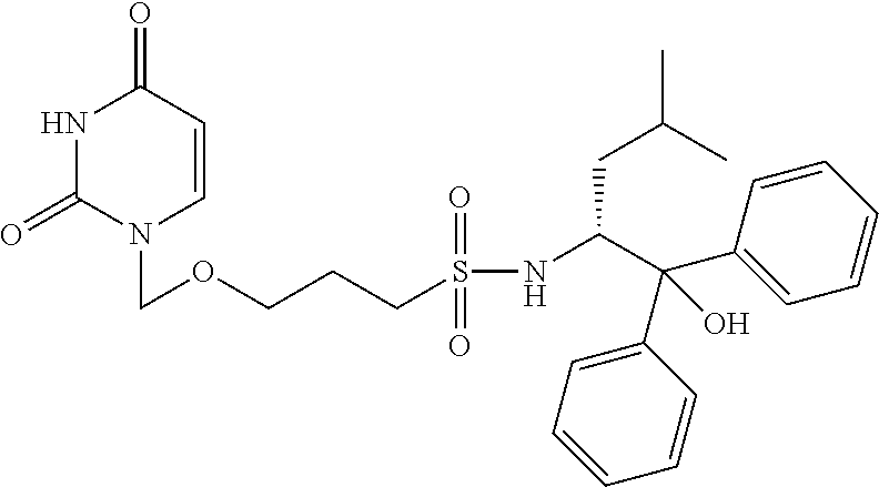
N1C(=O)N(COCCCS(NC(CC(C)C)C(C2=CC=CC=C2)(C2=CC=CC=C2)O)(=O)=O)C=CC1=O
